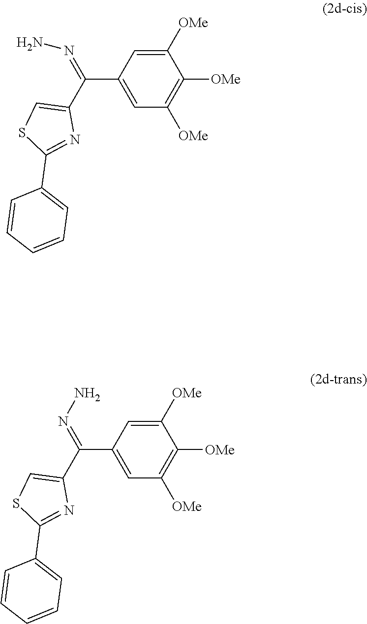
C1=C([OMe])C([OMe])=C([OMe])C=C1C(=NN)C1=CSC(C2=CC=CC=C2)=N1.C1=C([OMe])C([OMe])=C([OMe])C=C1C(=NN)C1=CSC(C2=CC=CC=C2)=N1
